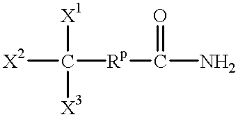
[X2]C([X1])([X3])[Rp]C(=O)N
